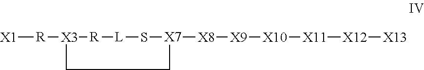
[X1][R][X3]1[R][L]S[X7]([X8][X9][X10][X11][X12][X13])CC1
